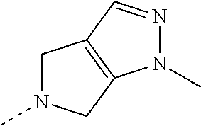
C1N(C)CC2=C1C=NN2C
